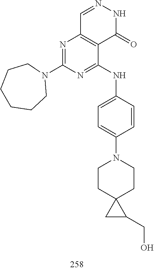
C1=NNC(=O)C2=C1N=C(N1CCCCCC1)N=C2NC1=CC=C(N2CCC3(CC2)CC3CO)C=C1
